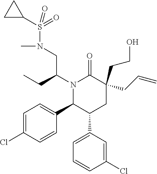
N1(C(CC)CN(C)S(=O)(=O)C2CC2)C(C2=CC=C(Cl)C=C2)C(C2=CC=CC(Cl)=C2)CC(CCO)(CC=C)C1=O
